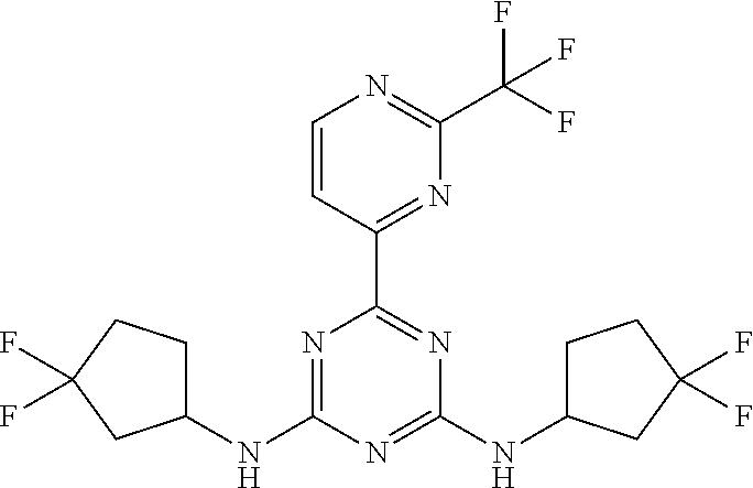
C1(NC2=NC(C3=NC(C(F)(F)F)=NC=C3)=NC(NC3CCC(F)(F)C3)=N2)CCC(F)(F)C1
